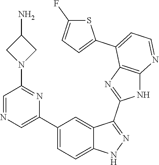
C1(C2=CC=C3C(=C2)C(C2=NC4=C(N2)N=CC=C4C2=CC=C(F)S2)=NN3)=CN=CC(N2CC(N)C2)=N1
